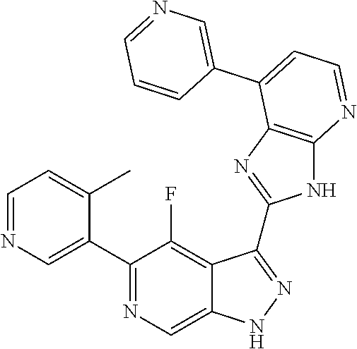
C1=NC=C(C2=NC=C3C(=C2F)C(C2=NC4=C(N2)N=CC=C4C2=CN=CC=C2)=NN3)C(C)=C1
